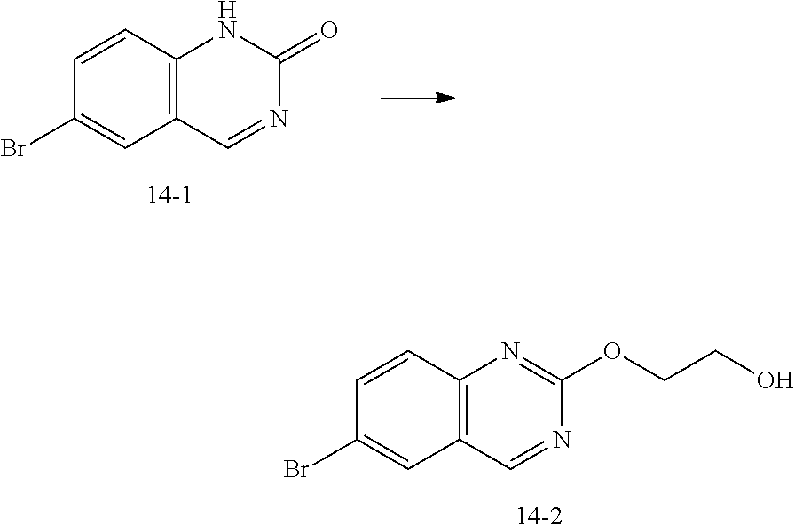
C12=C(C=CC(Br)=C1)N=C(OCCO)N=C2.C12=C(C=CC(Br)=C1)NC(=O)N=C2
